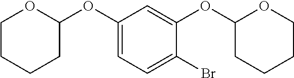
BrC1=CC=C(OC2CCCCO2)C=C1OC1CCCCO1
